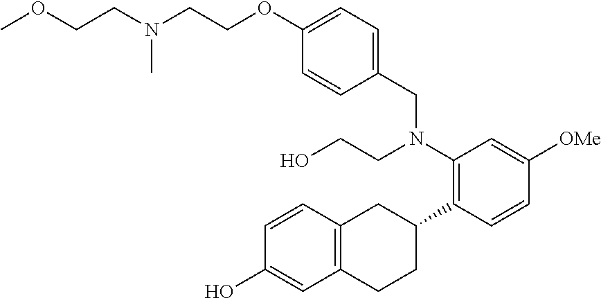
N(CCOC1=CC=C(CN(C2=C(C3CC4=C(CC3)C=C(O)C=C4)C=CC([OMe])=C2)CCO)C=C1)(CCOC)C
